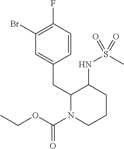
BrC1=C(F)C=CC(CC2N(C(=O)OCC)CCCC2NS(C)(=O)=O)=C1
